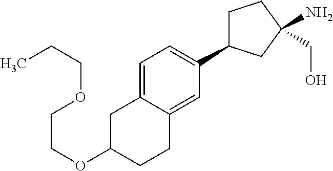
C1=C2C(=CC(C3CCC(CO)(N)C3)=C1)CCC(OCCOCCC)C2
